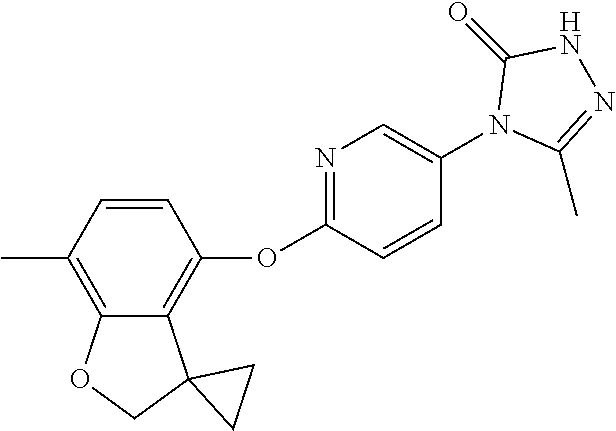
C1(C)=C2C(=C(OC3=NC=C(N4C(C)=NNC4=O)C=C3)C=C1)C1(CO2)CC1
